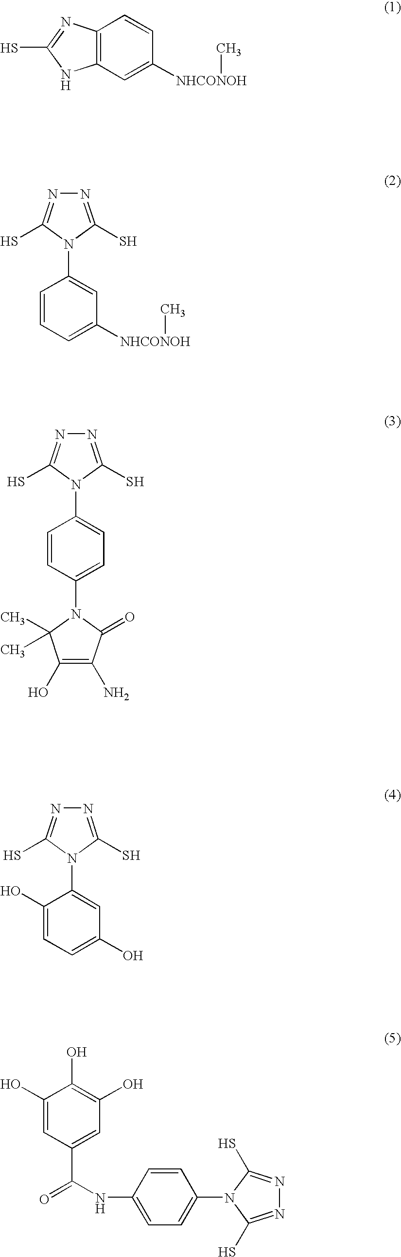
C12=C(C=C([NHCONOH]C)C=C1)NC(S)=N2.C1=CC=C([NHCONOH]C)C=C1N1C(S)=NN=C1S.C1=CC(N2C(C)(C)C(O)=C(N)C2=O)=CC=C1N1C(S)=NN=C1S.C1(O)=CC=C(O)C=C1N1C(S)=NN=C1S.C1=CC(NC(C2=CC(O)=C(O)C(O)=C2)=O)=CC=C1N1C(S)=NN=C1S
